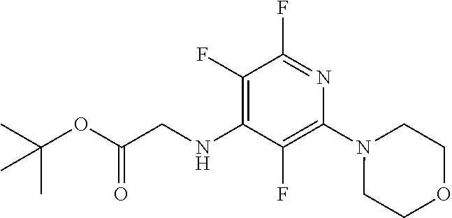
N1=C(F)C(F)=C(NCC(OC(C)(C)C)=O)C(F)=C1N1CCOCC1
